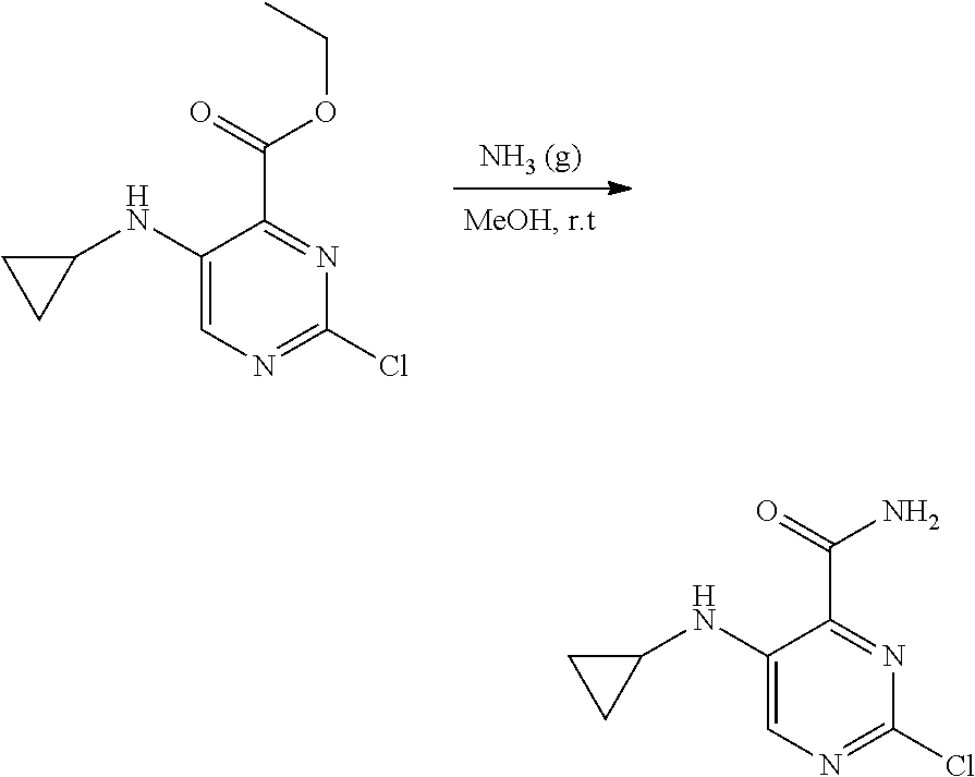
C1(NC2CC2)=CN=C(Cl)N=C1C(OCC)=O.C1(NC2CC2)=CN=C(Cl)N=C1C(N)=O
